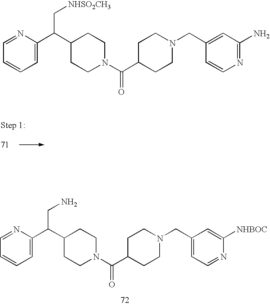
N1=CC=CC=C1C(C1CCN(C(C2CCN(CC3=CC=NC([NHBOC])=C3)CC2)=O)CC1)CN.N1=CC=CC=C1C(C1CCN(C(C2CCN(CC3=CC(N)=NC=C3)CC2)=O)CC1)C[NHSO2CH3]
